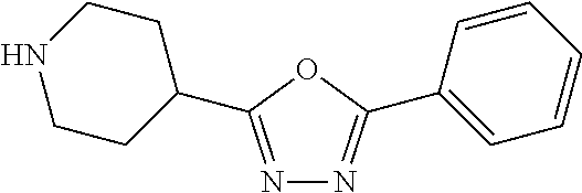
N1=C(C2CCNCC2)OC(C2=CC=CC=C2)=N1
